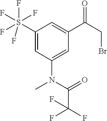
C1(S(F)(F)(F)(F)F)=CC(N(C(=O)C(F)(F)F)C)=CC(C(CBr)=O)=C1
